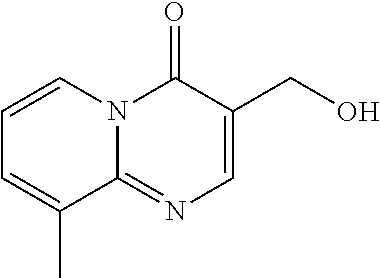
C1=CN2C(=NC=C(CO)C2=O)C(C)=C1
